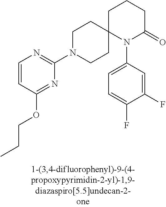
C1=CC(OCCC)=NC(N2CCC3(CC2)N(C2=CC=C(F)C(F)=C2)C(=O)CCC3)=N1
